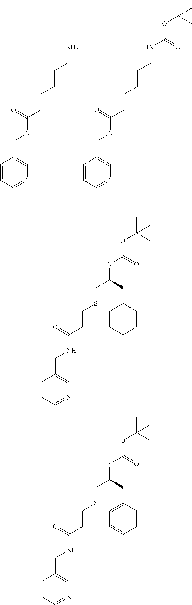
C1=CC=NC=C1CNC(CCCCCN)=O.C1=CC=NC=C1CNC(CCCCCNC(OC(C)(C)C)=O)=O.C1=CC=NC=C1CNC(CCSCC(NC(OC(C)(C)C)=O)CC1CCCCC1)=O.C1=CC=NC=C1CNC(CCSCC(NC(OC(C)(C)C)=O)CC1=CC=CC=C1)=O
